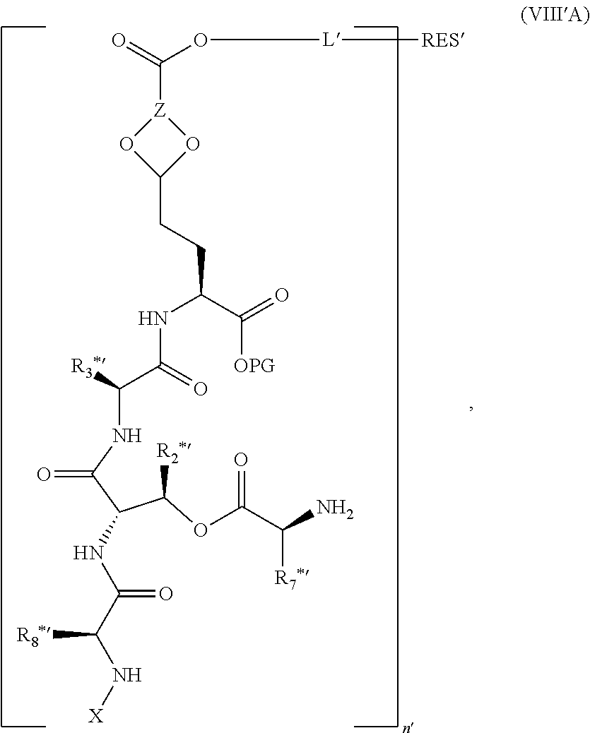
O=C(O[L][RES])[Z]1OC(CCC(NC(C([R3*])NC(C(C(OC(C(N)[R7*])=O)[R2*])NC(C(N[X])[R8*])=O)=O)=O)C(=O)[OPG])O1
